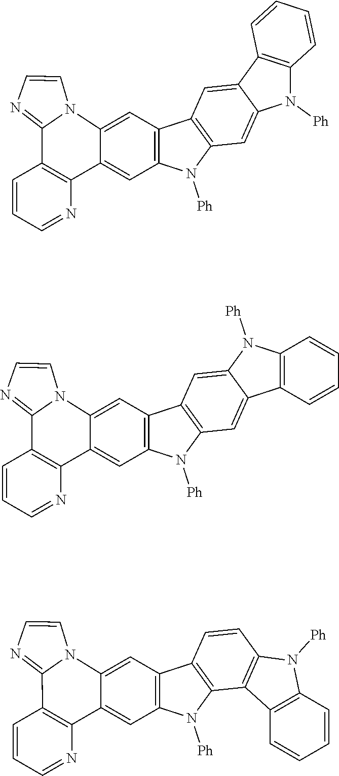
C1=CC=NC2=C1C1=NC=CN1C1=CC3=C(C=C21)N([Ph])C1=C3C=CC2=C1C1=C(N2[Ph])C=CC=C1.C1=CC=NC2=C1C1=NC=CN1C1=CC3=C(C=C21)N([Ph])C1=C3C=C2C(=C1)N([Ph])C1=C2C=CC=C1.C1=CC=NC2=C1C1=NC=CN1C1=CC3=C(C=C21)N([Ph])C1=C3C=C2C(=C1)C1=C(N2[Ph])C=CC=C1
